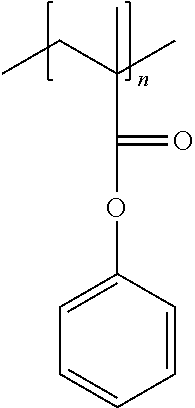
C1=CC(OC(C(CC)(C)C)=O)=CC=C1
